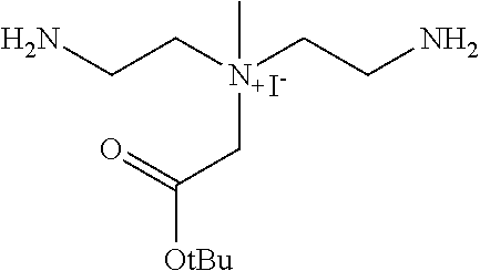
NCC[N+](CCN)(CC(=O)[OtBu])C.[I-]
